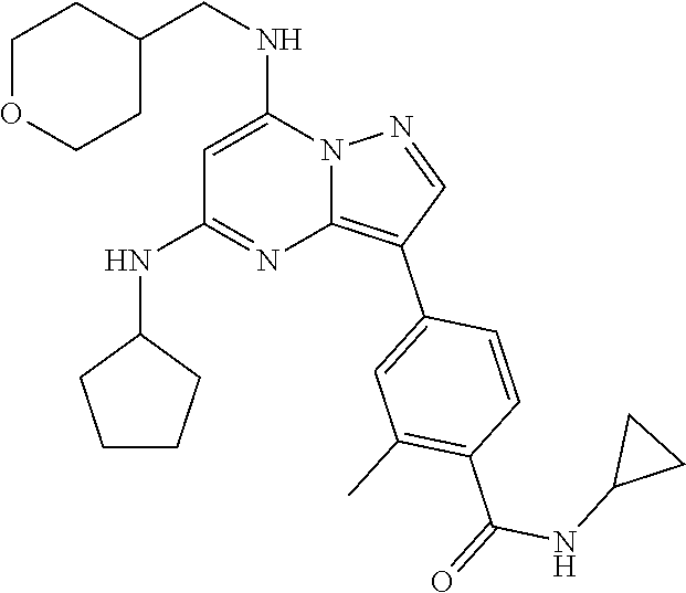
C(NC1=CC(NC2CCCC2)=NC2=C(C3=CC(C)=C(C(NC4CC4)=O)C=C3)C=NN12)C1CCOCC1
